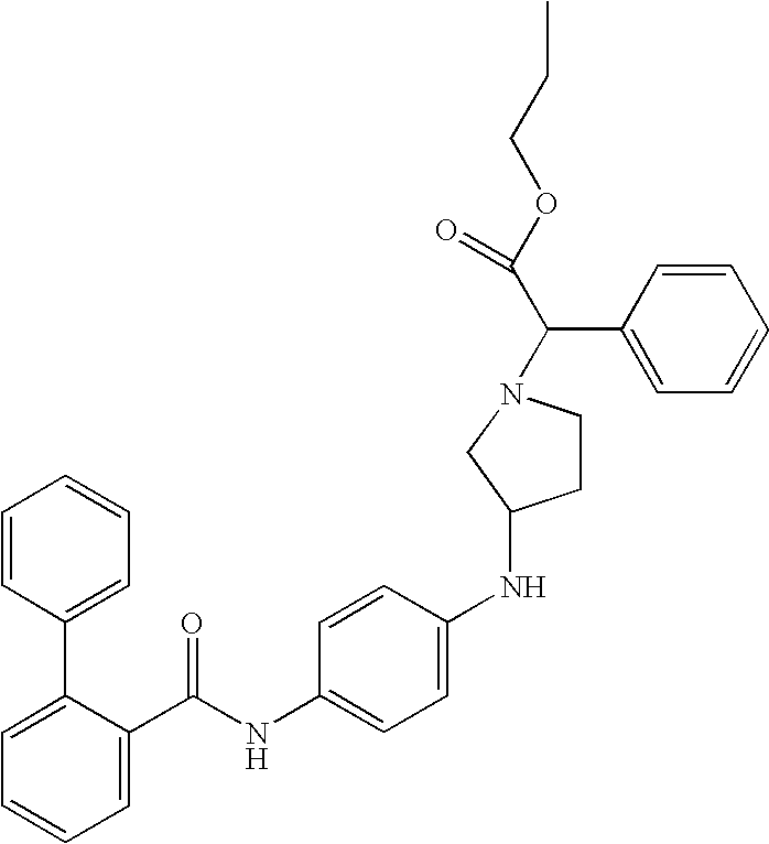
C1=C(C(NC2=CC=C(NC3CCN(C(C(OCCC)=O)C4=CC=CC=C4)C3)C=C2)=O)C(C2=CC=CC=C2)=CC=C1
